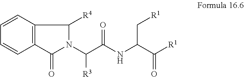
C12=C(C(=O)N(C(C(NC(C([R1])=O)C[R1])=O)[R3])C1[R4])C=CC=C2
